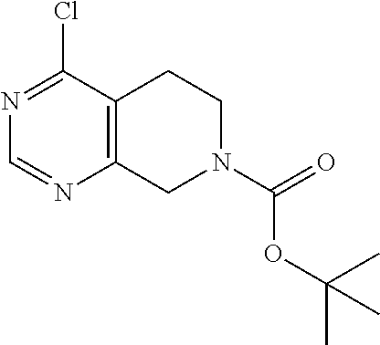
N1=C(Cl)C2=C(N=C1)CN(C(=O)OC(C)(C)C)CC2
